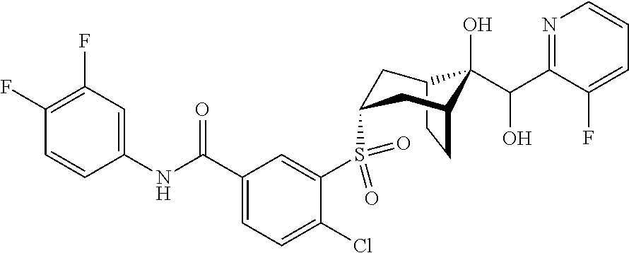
C12CCC(CC(S(C3=CC(C(NC4=CC(F)=C(F)C=C4)=O)=CC=C3Cl)(=O)=O)C1)C2(O)C(O)C1=NC=CC=C1F
